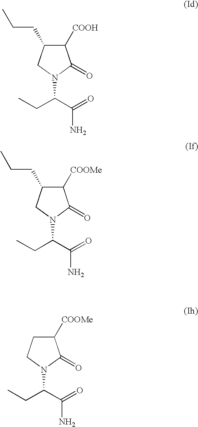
C1([COOH])C(CCC)CN(C(C(=O)N)CC)C1=O.C1([COOMe])C(CCC)CN(C(C(=O)N)CC)C1=O.C1([COOMe])CCN(C(C(=O)N)CC)C1=O
